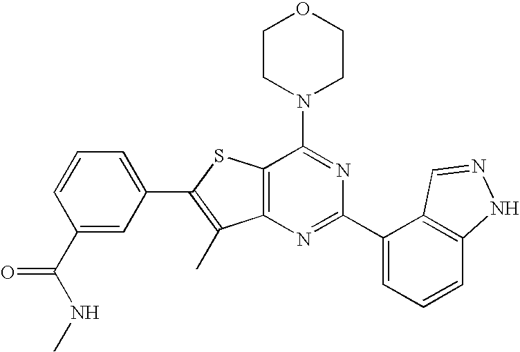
C1CN(C2=NC(C3=CC=CC4=C3C=NN4)=NC3=C2SC(C2=CC=CC(C(NC)=O)=C2)=C3C)CCO1
